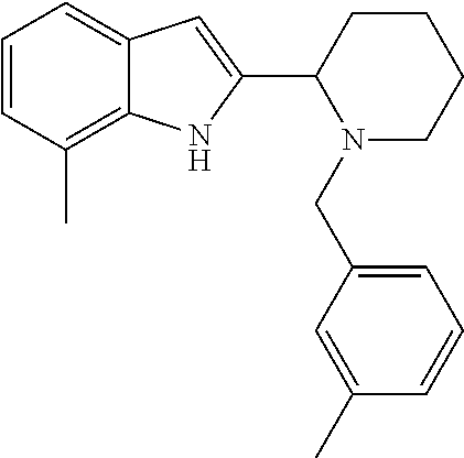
C1=CC(C)=C2C(=C1)C=C(C1CCCCN1CC1=CC=CC(C)=C1)N2
